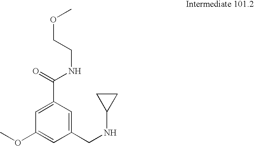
C1=C(C(NCCOC)=O)C=C(CNC2CC2)C=C1OC
